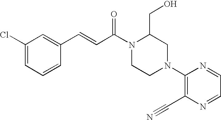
C1=C(C=CC(N2CCN(C3=C(C#N)N=CC=N3)CC2CO)=O)C=CC=C1Cl
